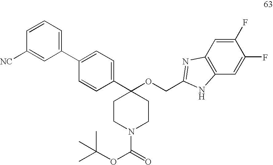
C1(C2=CC=C(C3(OCC4=NC5=C(C=C(F)C(F)=C5)N4)CCN(C(=O)OC(C)(C)C)CC3)C=C2)=CC=CC([NC])=C1
